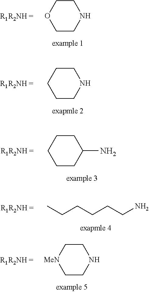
C1CNCCO1.C1CNCCC1.C1CC(N)CCC1.CCCCCCN.C1CNCC[MeN]1
